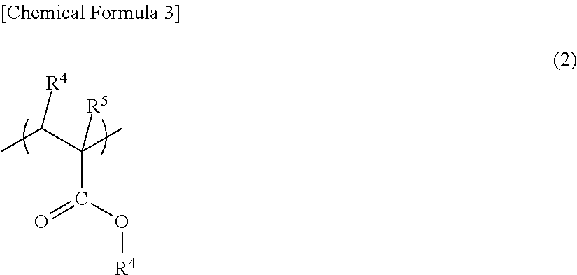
C(C(O[R4])=O)(C(C)[R4])(C)[R5]
